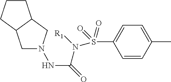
CC1=CC=C(S(N([R1])C(=O)NN2CC3C(C2)CCC3)(=O)=O)C=C1
